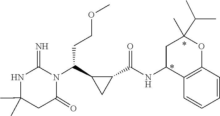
CC1(C)NC(=N)N(C(C2C(C(=O)NC3C4=C(OC(C(C)C)(C)C3)C=CC=C4)C2)CCOC)C(=O)C1
